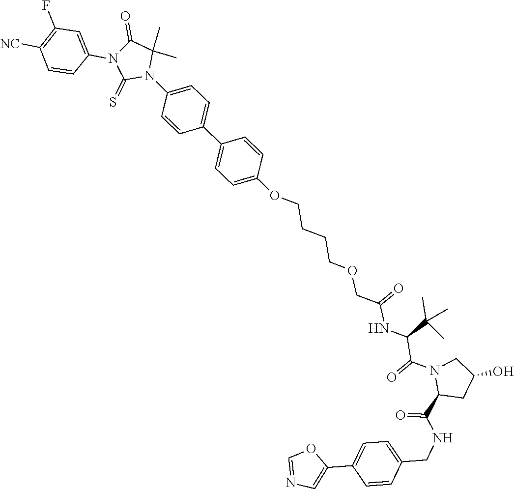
C1(OCCCCOCC(NC(C(N2CC(O)CC2C(NCC2=CC=C(C3=CN=CO3)C=C2)=O)=O)C(C)(C)C)=O)=CC=C(C2=CC=C(N3C(=S)N(C4=CC(F)=C([NC])C=C4)C(=O)C3(C)C)C=C2)C=C1
